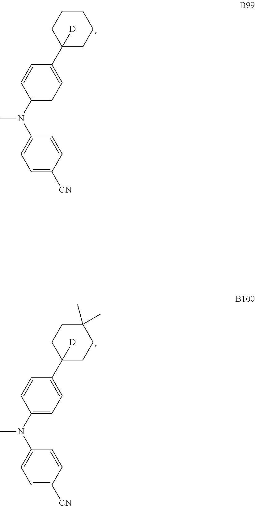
C1=C([CN])C=CC(N(C2=CC=C(C3([D])CCCCC3)C=C2)C)=C1.C1=C([CN])C=CC(N(C2=CC=C(C3([D])CCC(C)(C)CC3)C=C2)C)=C1
